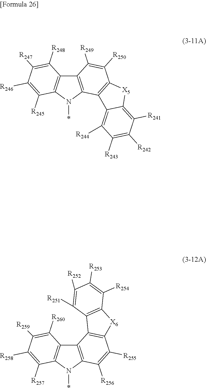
C12=C(N(*)C3=C1C([R248])=C([R247])C([R246])=C3[R245])C1=C(C([R250])=C2[R249])[X5]C2=C([R241])C([R242])=C([R243])C([R244])=C12.C12=C(N(*)C3=C1C([R260])=C([R259])C([R258])=C3[R257])C([R256])=C([R255])C1=C2C2=C([X6]1)C([R254])=C([R253])C([R252])=C2[R251]
